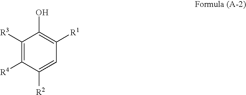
C1([R3])=C([R4])C([R2])=CC([R1])=C1O
